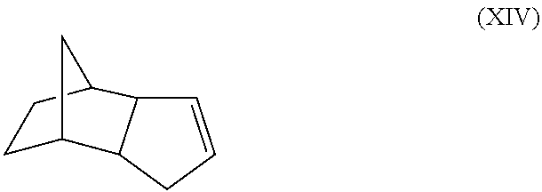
C1=CCC2C3CCC(C12)C3
